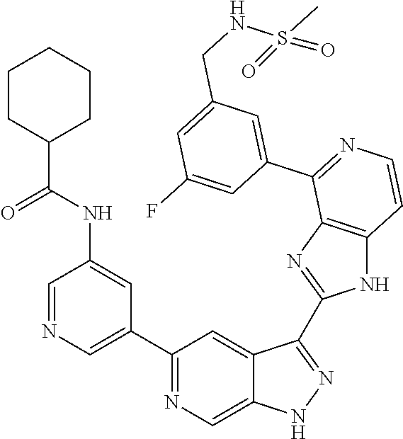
C1=NC=C(C2=NC=C3C(=C2)C(C2=NC4=C(N2)C=CN=C4C2=CC(CNS(C)(=O)=O)=CC(F)=C2)=NN3)C=C1NC(C1CCCCC1)=O
